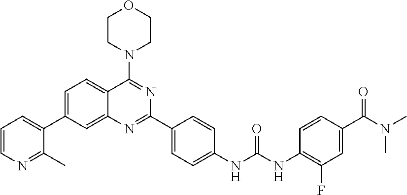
C1=C(C2=CC=CN=C2C)C=C2C(=C1)C(N1CCOCC1)=NC(C1=CC=C(NC(NC3=C(F)C=C(C(N(C)C)=O)C=C3)=O)C=C1)=N2
